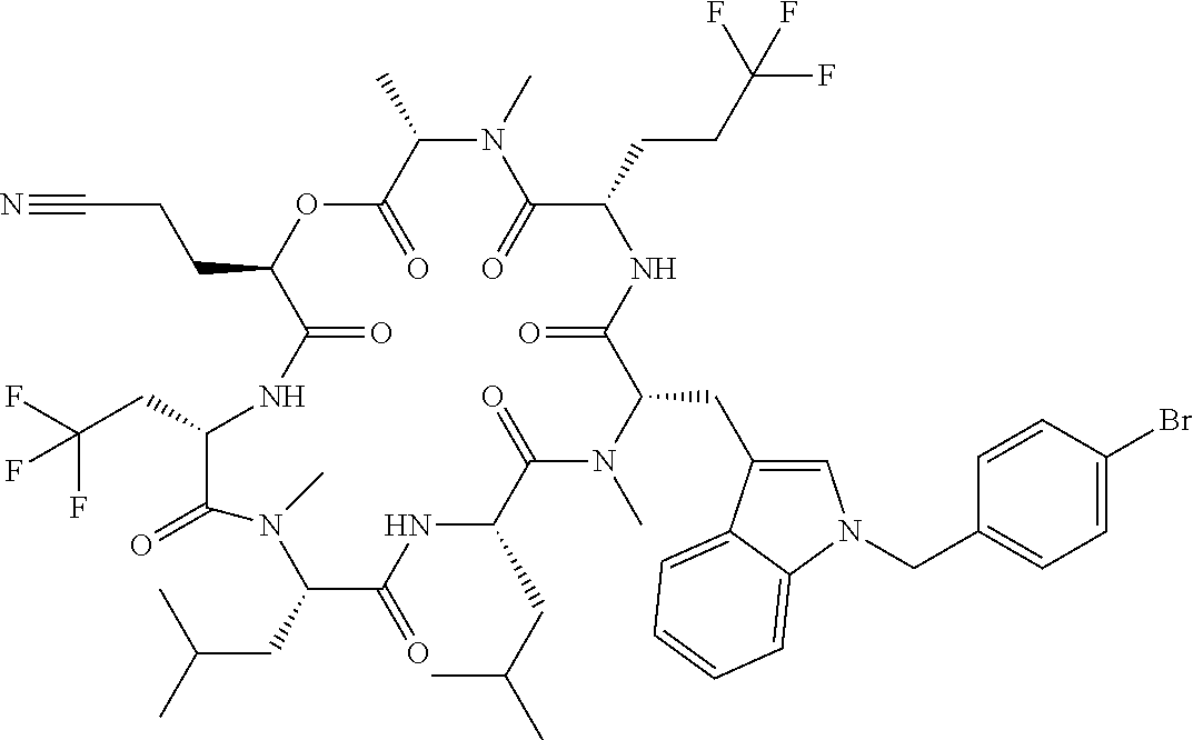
C1(C)C(=O)OC(CCC#N)C(=O)NC(CC(F)(F)F)C(=O)N(C)C(CC(C)C)C(=O)NC(CC(C)C)C(=O)N(C)C(CC2=CN(CC3=CC=C(Br)C=C3)C3=CC=CC=C23)C(=O)NC(CCC(F)(F)F)C(=O)N1C
